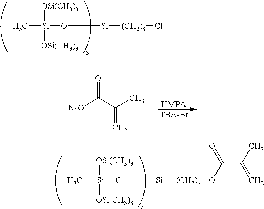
[OSi(CH3)3][Si]([OSi(CH3)3])(O[Si][(CH2)3]OC(C(C)=C)=O)C.[OSi(CH3)3][Si]([OSi(CH3)3])(O[Si][(CH2)3]Cl)C.O=C(C(C)=C)[NaO].[HMPA].[TBA-Br]
